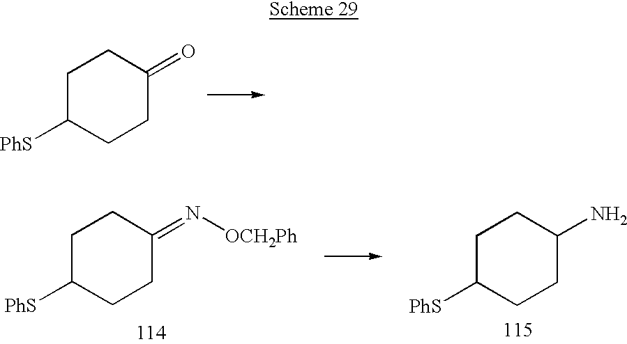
C1C([PhS])CCC(=O)C1.C1C([PhS])CCC(=N[OCH2Ph])C1.C1C([PhS])CCC(N)C1
